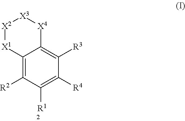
C12=C([R2])C([R1])=C([R4])C([R3])=C1[X4][X3][X2][X1]2
